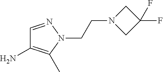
N1(CCN2N=CC(N)=C2C)CC(F)(F)C1
